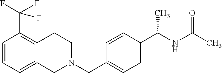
C1=CC=C2C(=C1C(F)(F)F)CCN(CC1=CC=C(C(NC(=O)C)C)C=C1)C2
